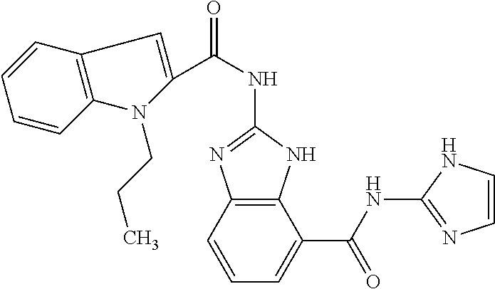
C(NC1=NC2=C(N1)C(C(NC1=NC=CN1)=O)=CC=C2)(=O)C1=CC2=C(N1CCC)C=CC=C2
